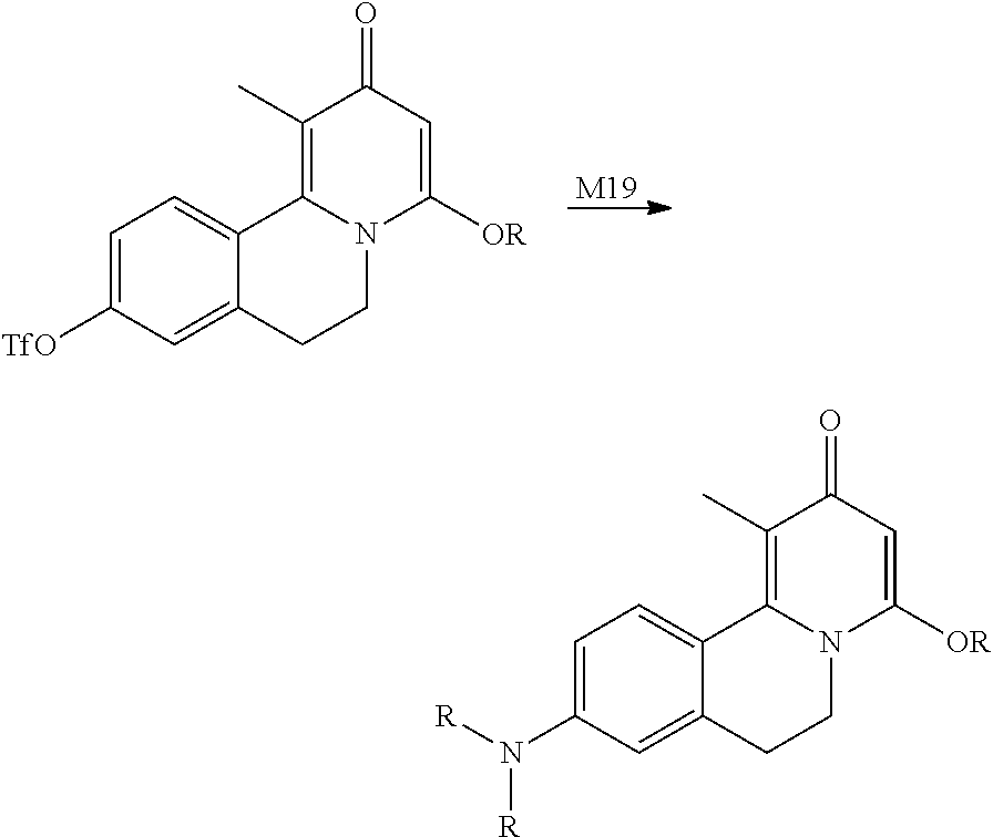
[M19].C1=C([TfO])C=C2C(=C1)C1=C(C)C(=O)C=C([OR])N1CC2.C1=C(N([R])[R])C=C2C(=C1)C1=C(C)C(=O)C=C([OR])N1CC2
